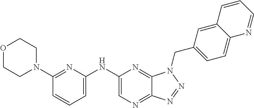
C1(NC2=CC=CC(N3CCOCC3)=N2)=CN=C2C(=N1)N(CC1=CC=C3C(=C1)C=CC=N3)N=N2
